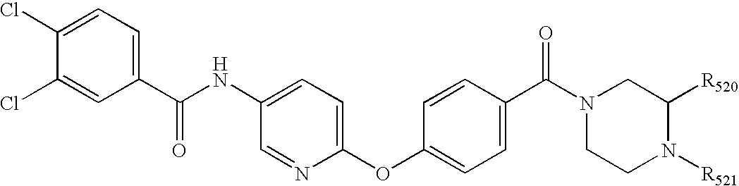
C1(C(NC2=CC=C(OC3=CC=C(C(N4CCN([R521])C([R520])C4)=O)C=C3)N=C2)=O)=CC=C(Cl)C(Cl)=C1
